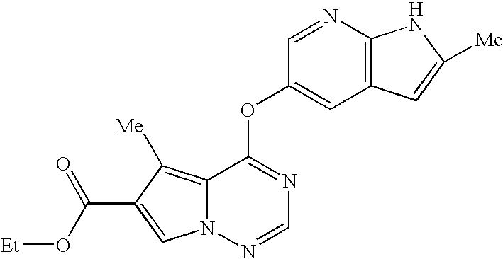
C1=NC2=C(C=C1OC1=NC=NN3C1=C([Me])C(C(O[Et])=O)=C3)C=C([Me])N2
